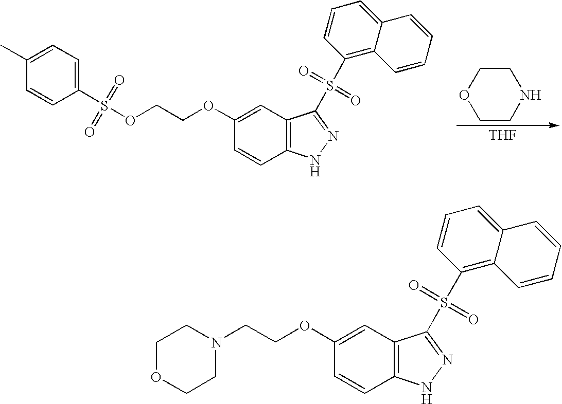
O(CCOC1=CC2=C(C=C1)NN=C2S(C1=C2C(=CC=C1)C=CC=C2)(=O)=O)S(C1=CC=C(C)C=C1)(=O)=O.[THF].C1COCCN1.C(COC1=CC2=C(C=C1)NN=C2S(C1=C2C(=CC=C1)C=CC=C2)(=O)=O)N1CCOCC1
